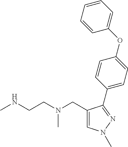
C1=C(CN(CCNC)C)C(C2=CC=C(OC3=CC=CC=C3)C=C2)=NN1C
